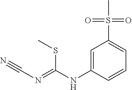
C1=C(NC(=NC#N)SC)C=CC=C1S(C)(=O)=O
